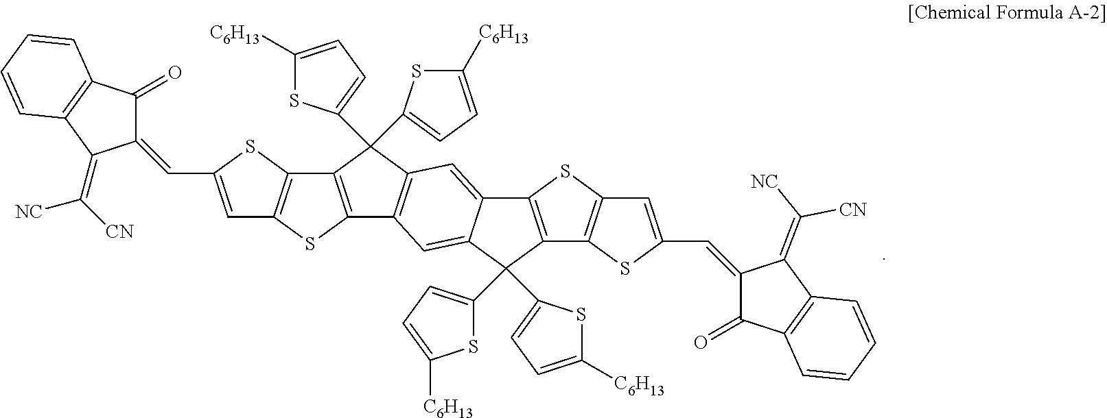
C1(=O)C(=CC2=CC3=C(S2)C2=C(S3)C3=C(C2(C2=CC=C([C6H13])S2)C2=CC=C([C6H13])S2)C=C2C(=C3)C(C3=CC=C([C6H13])S3)(C3=CC=C([C6H13])S3)C3=C2SC2=C3SC(C=C3C(=O)C4=C(C3=C([CN])[NC])C=CC=C4)=C2)C(=C([CN])[NC])C2=C1C=CC=C2
